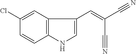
C12=C(C=C(Cl)C=C1)C(C=C(C#N)C#N)=CN2
